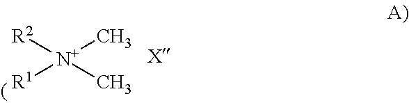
[R1][N+](C)(C)[R2]
